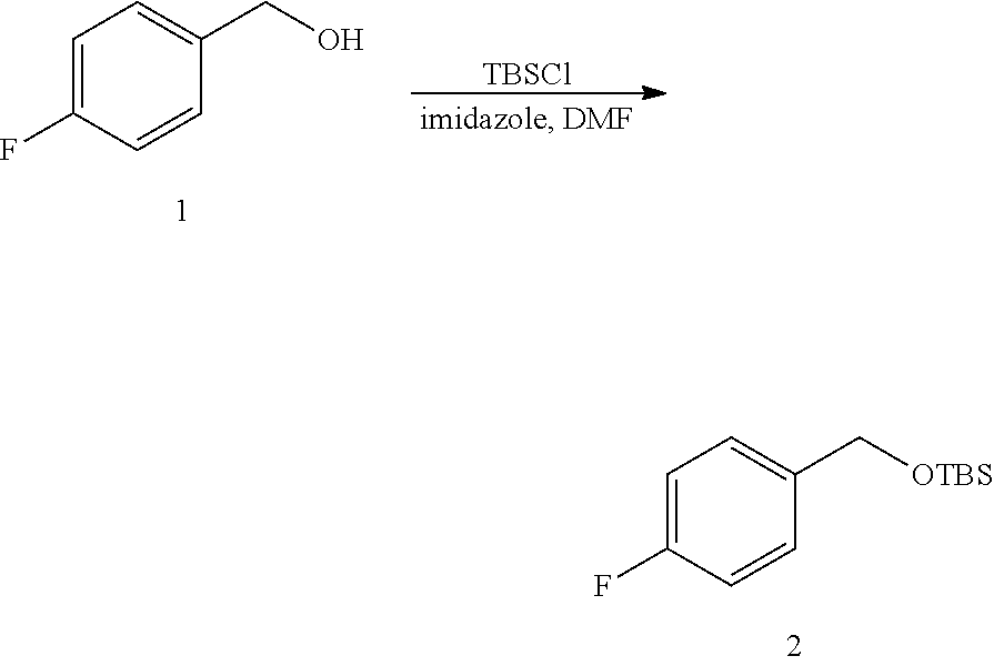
C1=C(F)C=CC(C[OTBS])=C1.C1=C(F)C=CC(CO)=C1.[TBSCl]
